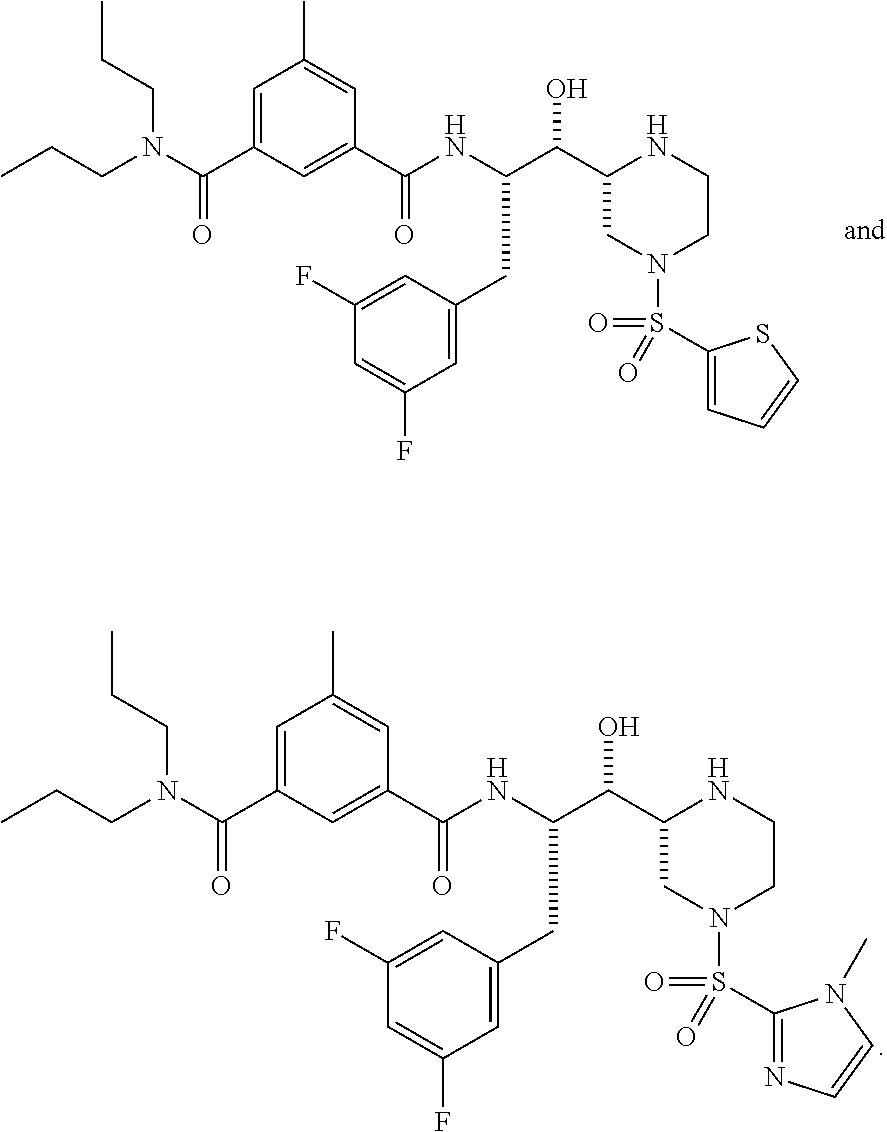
C1(C(NC(C(C2CN(S(=O)(=O)C3=CC=CS3)CCN2)O)CC2=CC(F)=CC(F)=C2)=O)=CC(C(=O)N(CCC)CCC)=CC(C)=C1.C1(C(NC(C(C2CN(S(=O)(=O)C3=NC=CN3C)CCN2)O)CC2=CC(F)=CC(F)=C2)=O)=CC(C(=O)N(CCC)CCC)=CC(C)=C1
